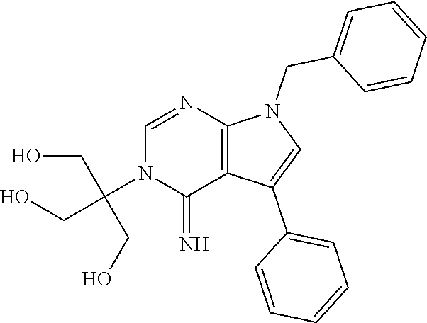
C(N1C(=N)C2=C(N=C1)N(CC1=CC=CC=C1)C=C2C1=CC=CC=C1)(CO)(CO)CO
